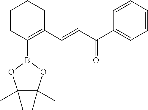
C1CC(B2OC(C)(C)C(C)(C)O2)=C(C=CC(C2=CC=CC=C2)=O)CC1
